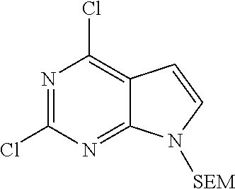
N1=C(Cl)N=C2C(=C1Cl)C=CN2[SEM]
